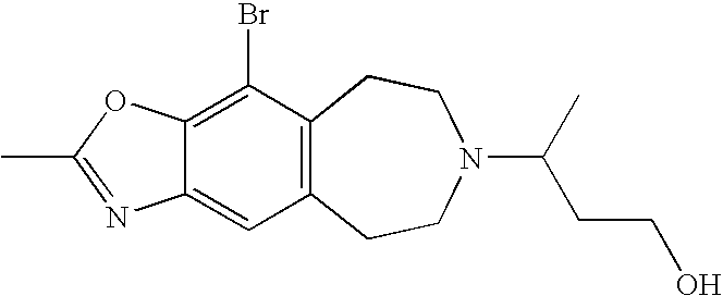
C12=C(CCN(C(C)CCO)CC1)C=C1C(=C2Br)OC(C)=N1
